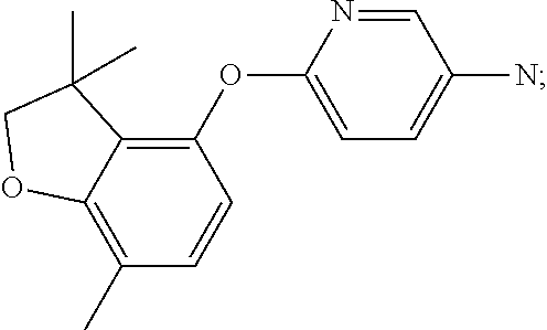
C1=NC(OC2=C3C(=C(C)C=C2)OCC3(C)C)=CC=C1N
